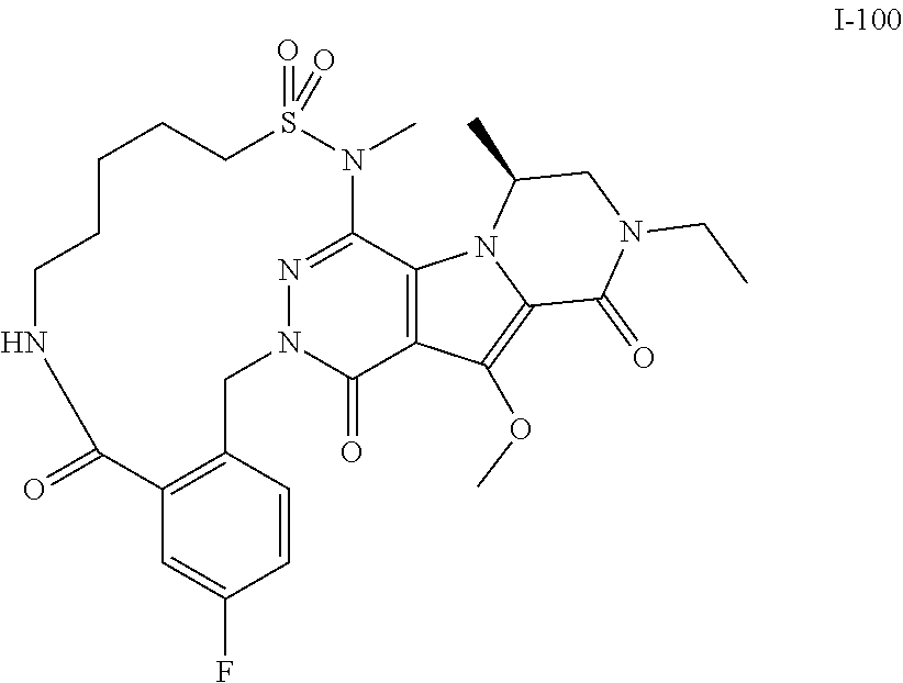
N1=C2C3=C(C(=O)N1CC1=C(C=C(F)C=C1)C(=O)NCCCCCS(=O)(=O)N2C)C(OC)=C1N3C(C)CN(CC)C1=O
